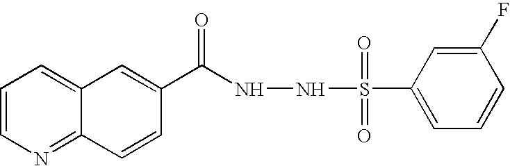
C1=CN=C2C(=C1)C=C(C(=O)NNS(C1=CC=CC(F)=C1)(=O)=O)C=C2
